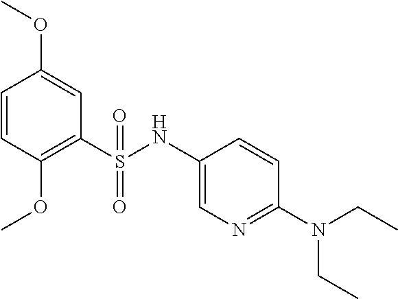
C1(S(NC2=CN=C(N(CC)CC)C=C2)(=O)=O)=C(OC)C=CC(OC)=C1
